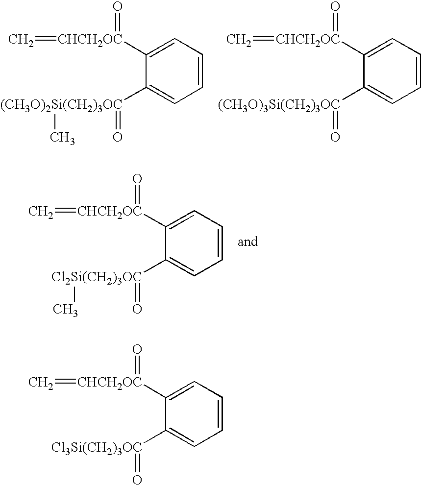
C1=CC=C([CHCH2OC](=C)=O)C([(CH3O)2Si(CH2)3OC](C)=O)=C1.C1=CC=C([CHCH2OC](=C)=O)C([(CH3O)3Si(CH2)3OC]=O)=C1.C1=CC=C([CHCH2OC](=C)=O)C([Cl2Si(CH2)3OC](=O)C)=C1.C1=CC=C([CHCH2OC](=C)=O)C([Cl3Si(CH2)3OC]=O)=C1
